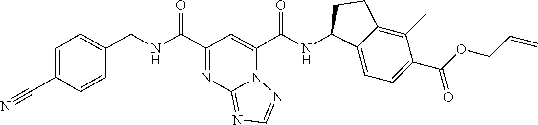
N12C(C(NC3C4=CC=C(C(OCC=C)=O)C(C)=C4CC3)=O)=CC(C(NCC3=CC=C(C#N)C=C3)=O)=NC1=NC=N2
